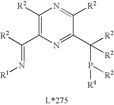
C1([R2])=C(C([R2])=N[R1])N=C(C([R2])(P([R2])[R4])[R2])C([R2])=N1
